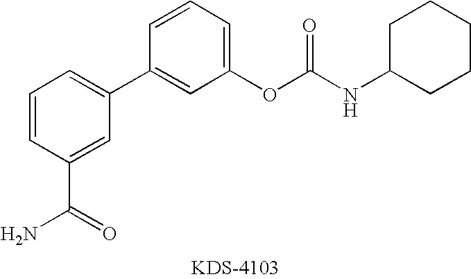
C1=CC(C(N)=O)=CC(C2=CC(OC(NC3CCCCC3)=O)=CC=C2)=C1
